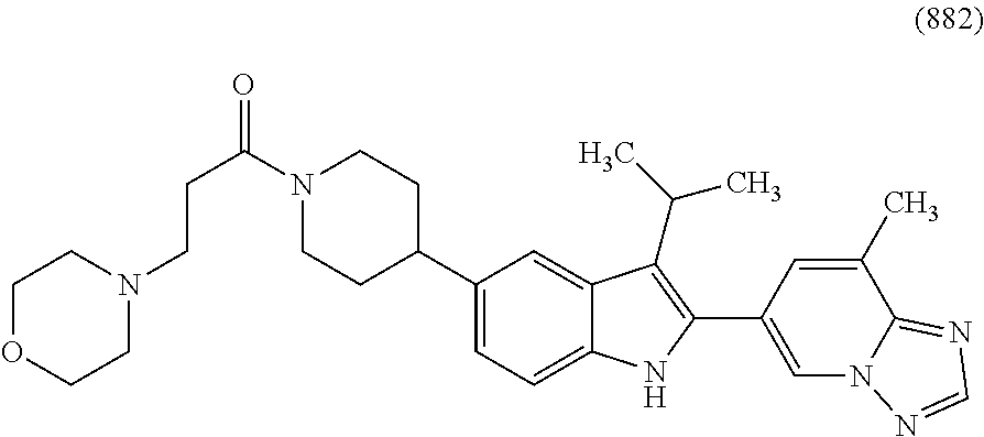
N1(C(CCN2CCOCC2)=O)CCC(C2=CC=C3C(=C2)C(C(C)C)=C(C2=CN4C(=NC=N4)C(C)=C2)N3)CC1
